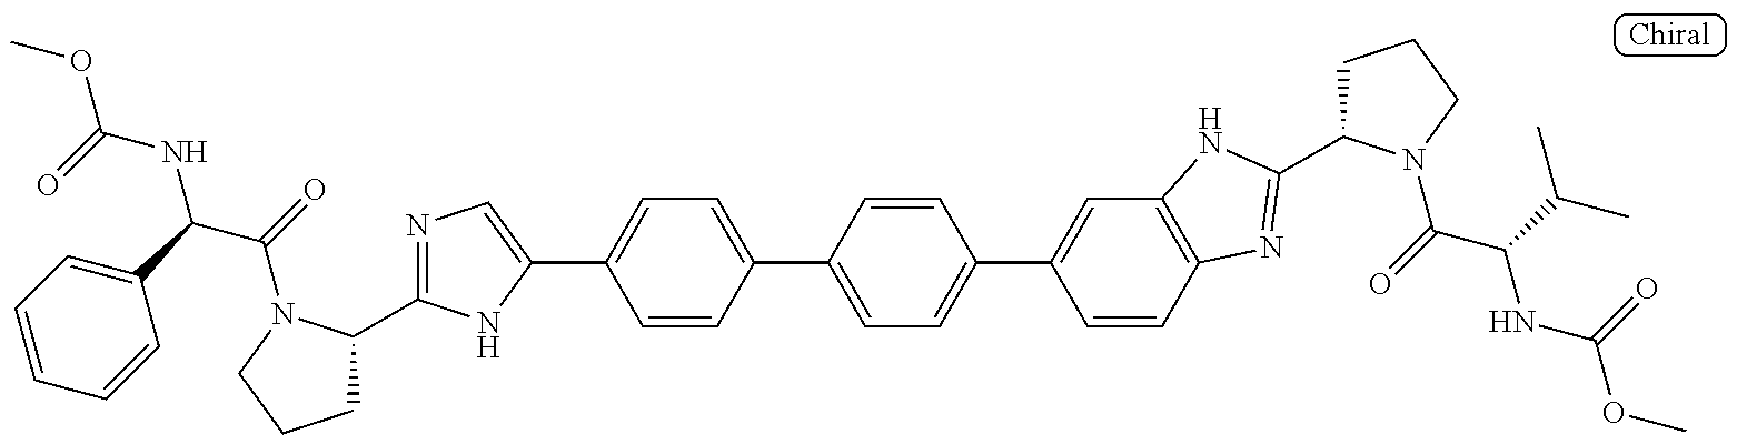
C1C(C2=NC=C(C3=CC=C(C4=CC=C(C5=CC6=C(C=C5)N=C(C5CCCN5C(=O)C(C(C)C)NC(=O)OC)N6)C=C4)C=C3)N2)N(C(=O)C(C2=CC=CC=C2)NC(=O)OC)CC1
